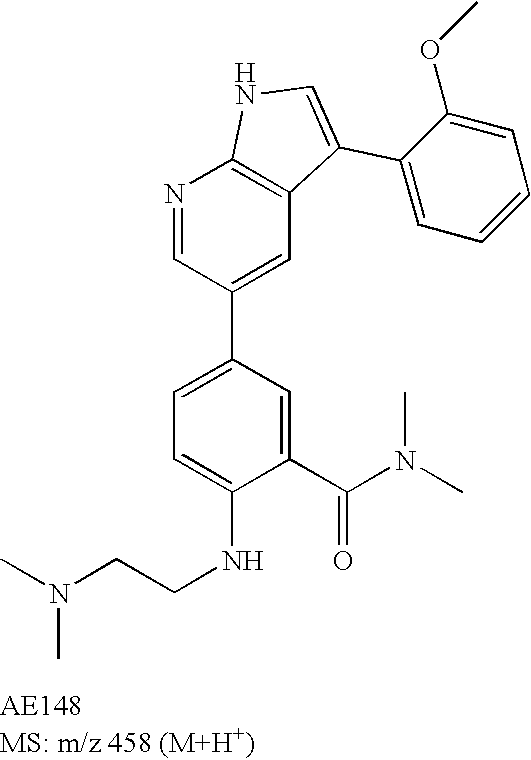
N1=CC(C2=CC=C(NCCN(C)C)C(C(N(C)C)=O)=C2)=CC2=C1NC=C2C1=CC=CC=C1OC
